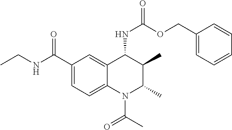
C1(C(NCC)=O)=CC=C2C(=C1)C(NC(OCC1=CC=CC=C1)=O)C(C)C(C)N2C(C)=O
